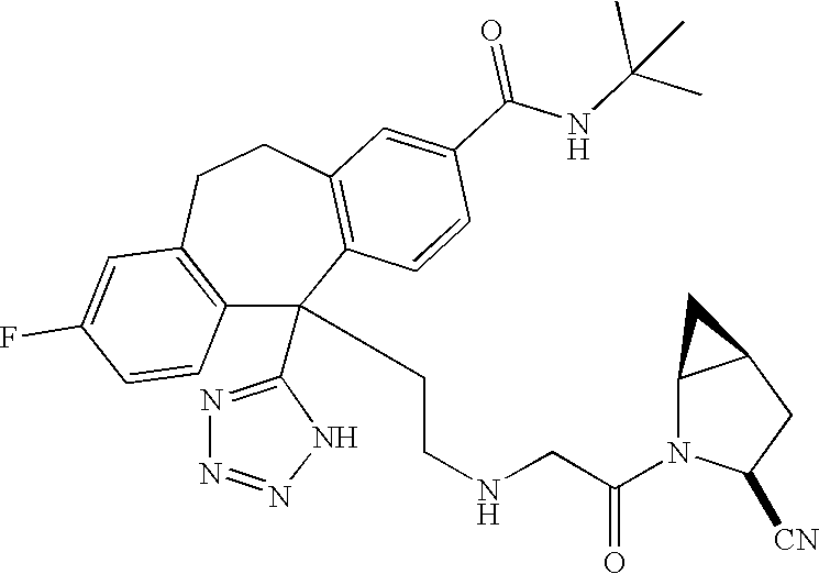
C1(F)=CC2=C(C=C1)C(C1=NN=NN1)(CCNCC(N1C([CN])CC3C1C3)=O)C1=C(CC2)C=C(C(NC(C)(C)C)=O)C=C1
